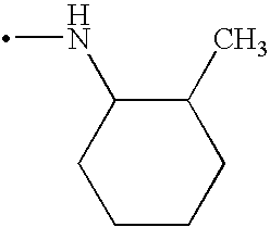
C1(C)C(NC)CCCC1
